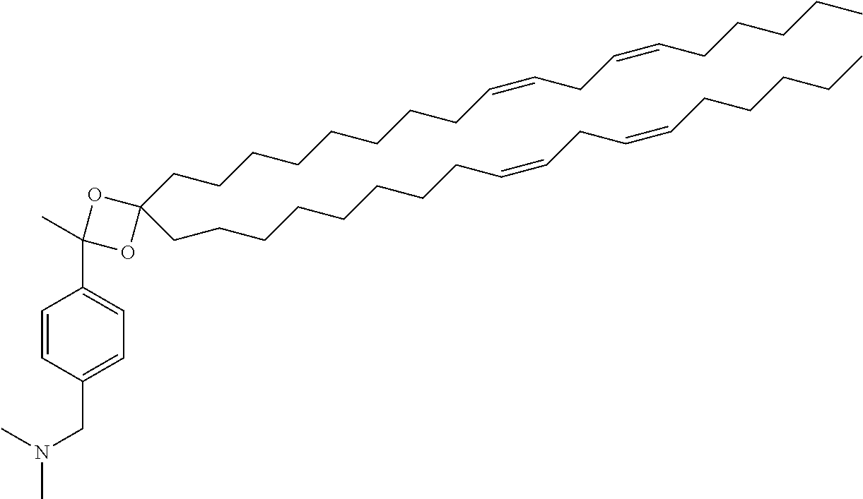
C(CCCCC=CCC=CCCCCC)CCCC1(CCCCCCCCC=CCC=CCCCCC)OC(C2=CC=C(CN(C)C)C=C2)(C)O1
